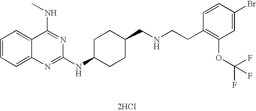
[2HCl].C1=CC=C2C(=C1)C(NC)=NC(NC1CCC(CNCCC3=C(OC(F)(F)F)C=C(Br)C=C3)CC1)=N2
